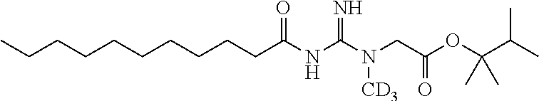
C(CCCCC(NC(N(CC(OC(C(C)C)(C)C)=O)[CD3])=N)=O)CCCCC
